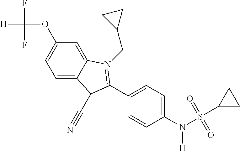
C1=C2C(=CC(OC(F)(F)[H])=C1)N(CC1CC1)=C(C1=CC=C(N(S(C3CC3)(=O)=O)[H])C=C1)C2C#N
